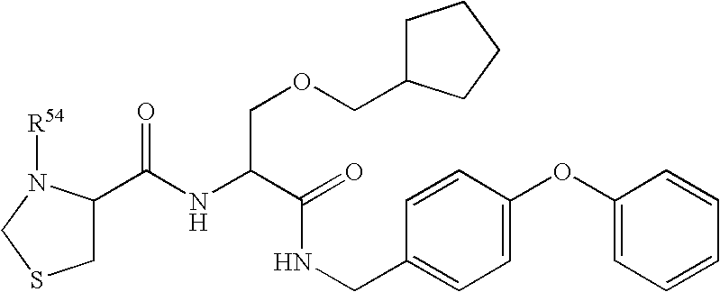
C1(C(NC(C(=O)NCC2=CC=C(OC3=CC=CC=C3)C=C2)COCC2CCCC2)=O)CSCN1[R54]
